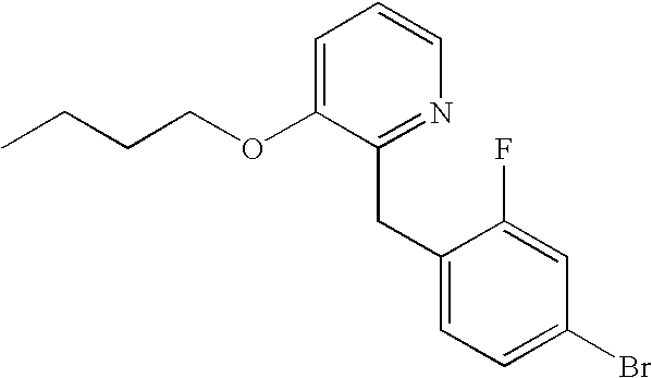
C1=C(OCCCC)C(CC2=CC=C(Br)C=C2F)=NC=C1
